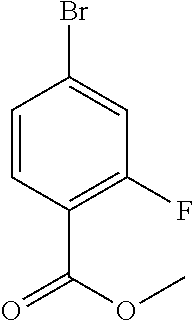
C1=CC(C(OC)=O)=C(F)C=C1Br
